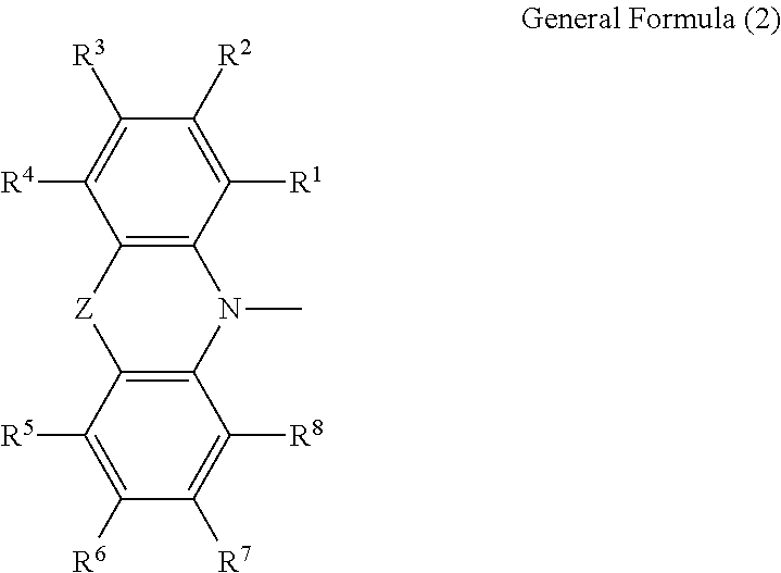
[R4]C1=C([R3])C([R2])=C([R1])C2=C1[Z]C1=C(N2C)C([R8])=C([R7])C([R6])=C1[R5]
